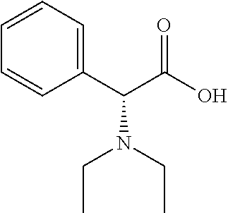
C1(C(C(O)=O)N(CC)CC)=CC=CC=C1
